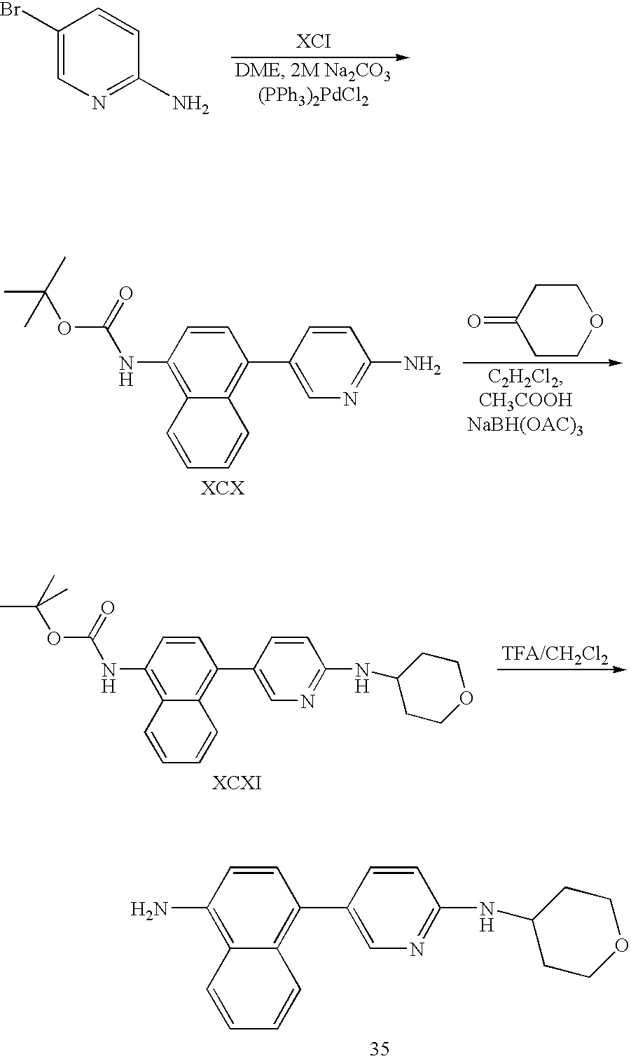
C1(Br)=CN=C(N)C=C1.C1(NC(OC(C)(C)C)=O)=C2C(=C(C3=CN=C(N)C=C3)C=C1)C=CC=C2.C1(=O)CCOCC1.C1(N)=C2C(=C(C3=CN=C(NC4CCOCC4)C=C3)C=C1)C=CC=C2.C1(NC(OC(C)(C)C)=O)=C2C(=C(C3=CN=C(NC4CCOCC4)C=C3)C=C1)C=CC=C2
